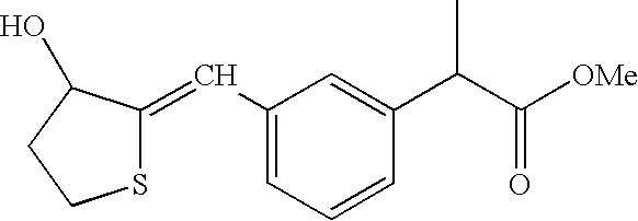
C1(C=C2SCCC2O)=CC=CC(C(C([OMe])=O)C)=C1
